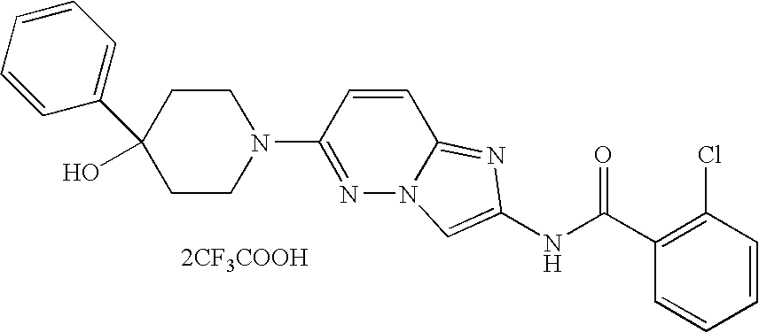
[2CF3COOH].C1=CC=CC(Cl)=C1C(NC1=CN2N=C(N3CCC(C4=CC=CC=C4)(O)CC3)C=CC2=N1)=O
